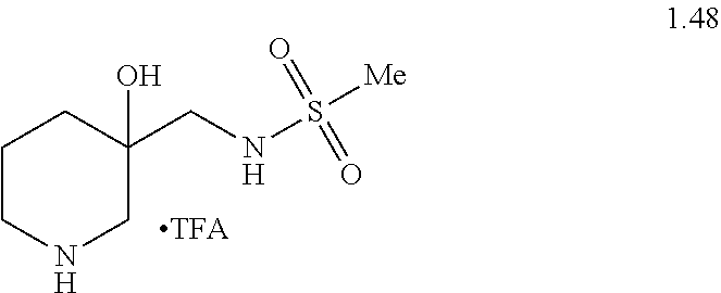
C1CNCC(CNS([Me])(=O)=O)(O)C1
